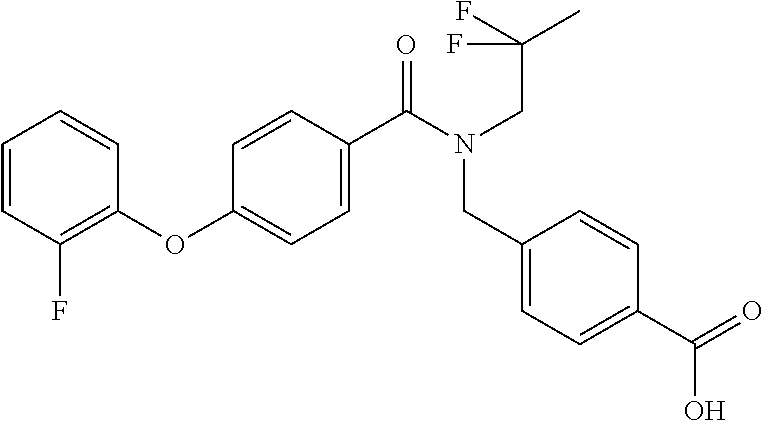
C1=CC(F)=C(OC2=CC=C(C(N(CC3=CC=C(C(=O)O)C=C3)CC(C)(F)F)=O)C=C2)C=C1
